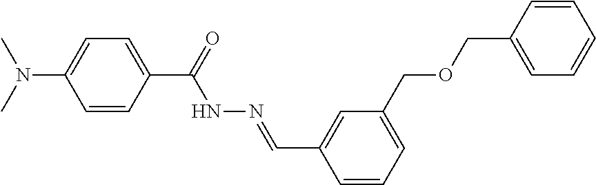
C1(C(=O)NN=CC2=CC(COCC3=CC=CC=C3)=CC=C2)=CC=C(N(C)C)C=C1
